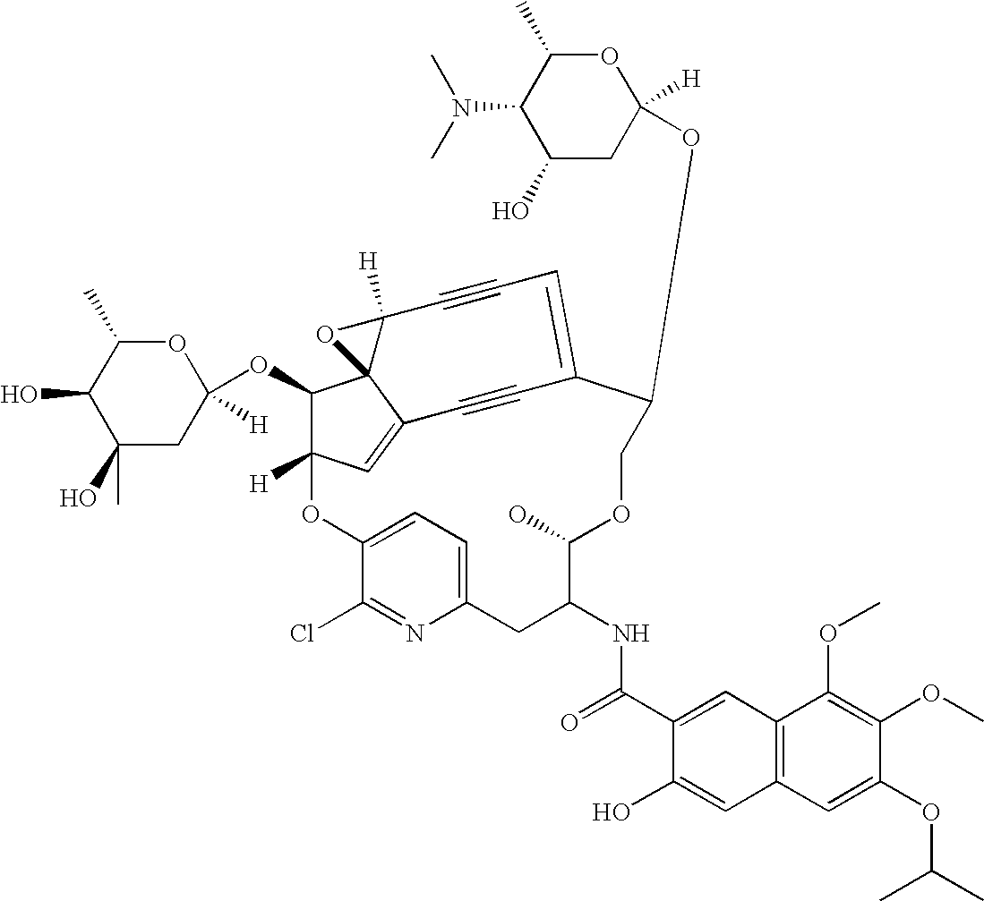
C1(O)(C)CC([H])(OC2C3([H])C=C4C25C([H])(O5)C#CC=C(C(OC2([H])CC(O)C(N(C)C)C(C)O2)COC(O)C(NC(C2=CC5=C(C=C2O)C=C(OC(C)C)C(OC)=C5OC)=O)CC2=CC=C(O3)C(Cl)=N2)C#C4)OC(C)C1O
